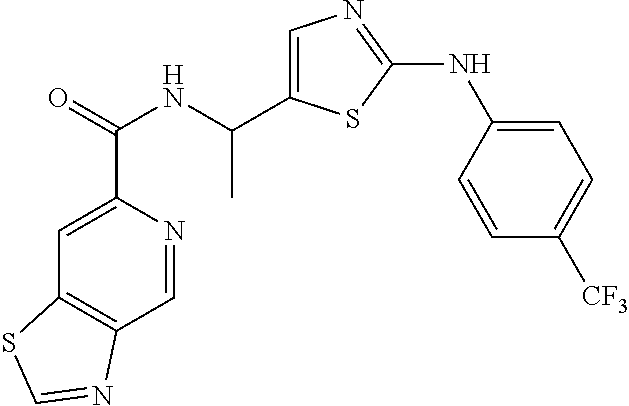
C1=C(C(NC(=O)C2=CC3=C(C=N2)N=CS3)C)SC(NC2=CC=C([CF3])C=C2)=N1
